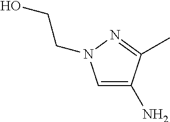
NC1=CN(CCO)N=C1C
